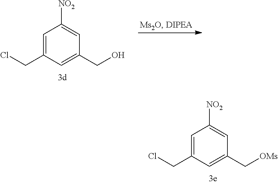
C(C1=CC([NO2])=CC(CO)=C1)Cl.C(C1=CC([NO2])=CC(C[OMs])=C1)Cl
